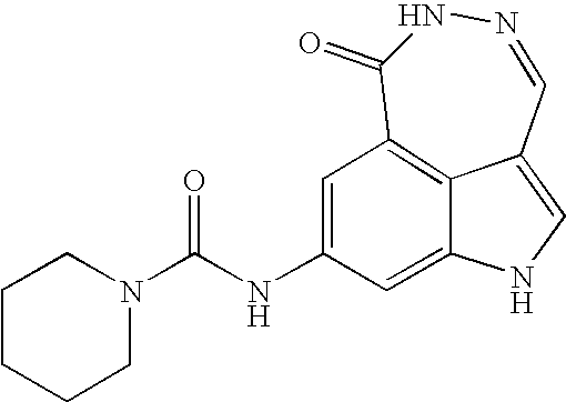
C1CCCN(C(NC2=CC3=C4C(=C2)NC=C4C=NNC3=O)=O)C1
